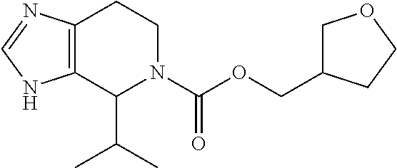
C12=C(C(C(C)C)N(C(OCC3COCC3)=O)CC1)NC=N2
